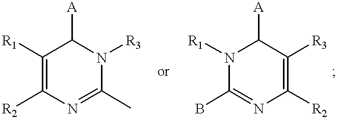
C1([R1])=C([R2])N=C(C)N([R3])C1[A].N1([R1])C(B)=NC([R2])=C([R3])C1[A]
